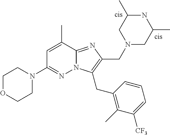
CC1=CC(N2CCOCC2)=NN2C1=NC(CN1CC(C)NC(C)C1)=C2CC1=C(C)C([CF3])=CC=C1
